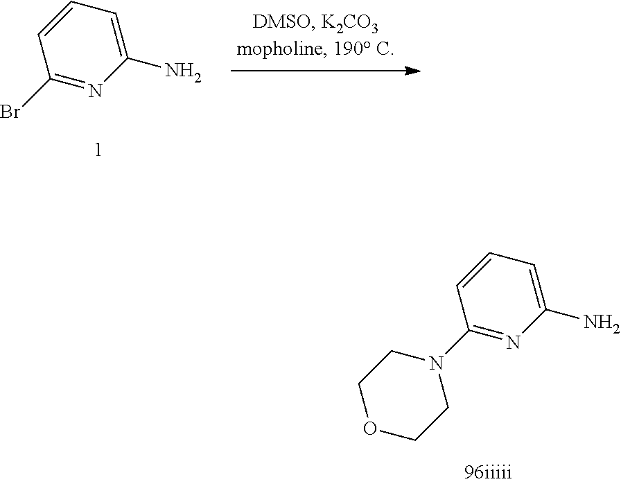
C1(N)=CC=CC(Br)=N1.C1(N)=CC=CC(N2CCOCC2)=N1
